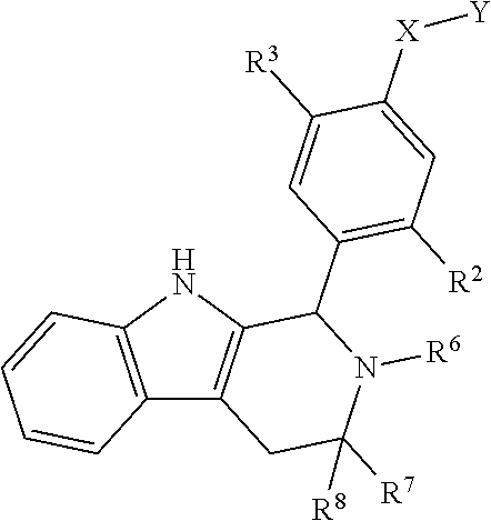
C12=C(NC3=C1CC([R7])([R8])N([R6])C3C1=C([R2])C=C([X][Y])C([R3])=C1)C=CC=C2
